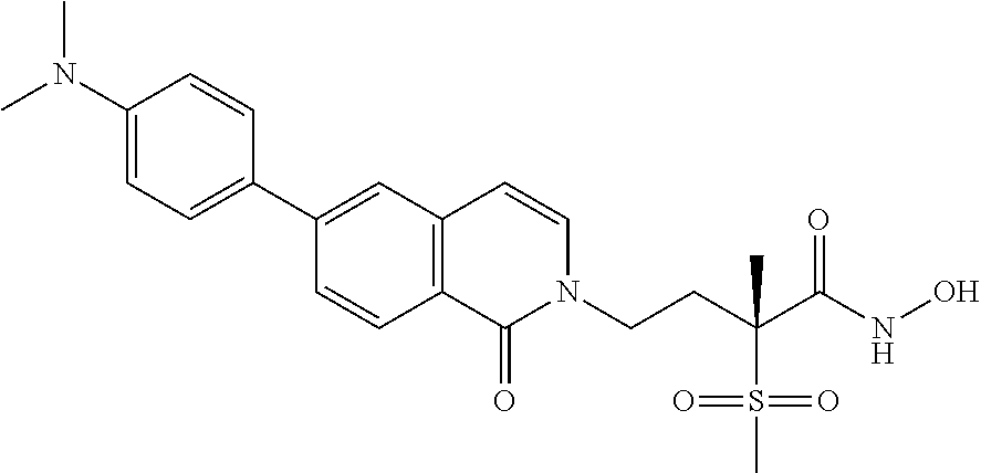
N(C)(C1=CC=C(C2=CC3=C(C=C2)C(=O)N(CCC(S(=O)(=O)C)(C)C(NO)=O)C=C3)C=C1)C
